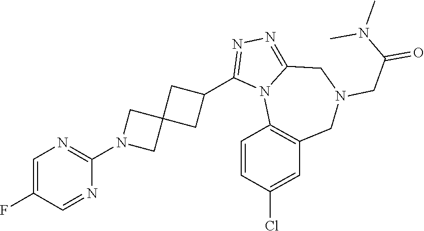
C1=C(F)C=NC(N2CC3(C2)CC(C2=NN=C4N2C2=C(CN(CC(N(C)C)=O)C4)C=C(Cl)C=C2)C3)=N1
